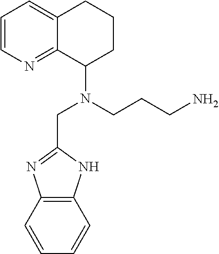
N(C1CCCC2=CC=CN=C12)(CCCN)CC1=NC2=C(N1)C=CC=C2
